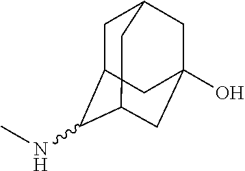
C1C2C(NC)C3CC(O)(CC1C3)C2
